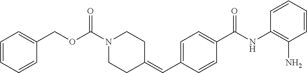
C1(C(NC2=C(N)C=CC=C2)=O)=CC=C(C=C2CCN(C(=O)OCC3=CC=CC=C3)CC2)C=C1
